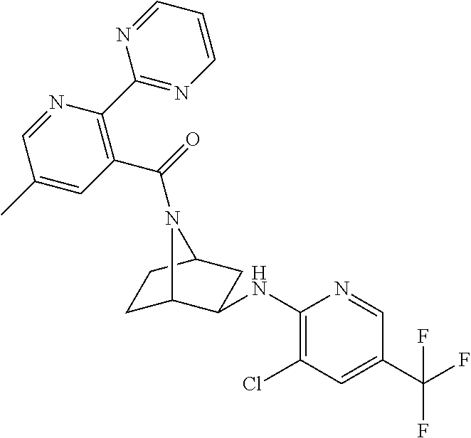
C1(NC2C3CCC(C2)N3C(=O)C2=C(C3=NC=CC=N3)N=CC(C)=C2)=C(Cl)C=C(C(F)(F)F)C=N1
